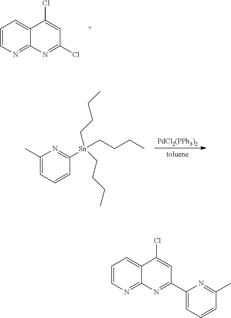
C1=CN=C2C(=C1)C(Cl)=CC(Cl)=N2.C1(C)=CC=CC([Sn](CCCC)(CCCC)CCCC)=N1.[PdCl2(PPh3)2].C1=CN=C2C(=C1)C(Cl)=CC(C1=CC=CC(C)=N1)=N2
